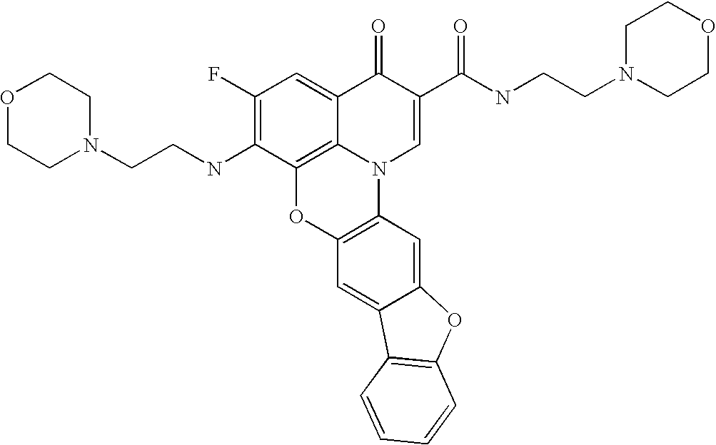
C1(F)=C(NCCN2CCOCC2)C2=C3C(=C1)C(=O)C(C(NCCN1CCOCC1)=O)=CN3C1=C(O2)C=C2C(=C1)OC1=C2C=CC=C1
